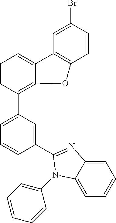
C1=CC(C2=CC=CC(C3=NC4=CC=CC=C4N3C3=CC=CC=C3)=C2)=C2C(=C1)C1=C(C=CC(Br)=C1)O2
